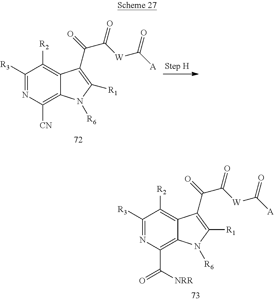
C1([R3])=NC([CN])=C2C(=C1[R2])C(C(=O)C([W]C([A])=O)=O)=C([R1])N2[R6].C1([R3])=NC(C([NRR])=O)=C2C(=C1[R2])C(C(=O)C([W]C([A])=O)=O)=C([R1])N2[R6]
